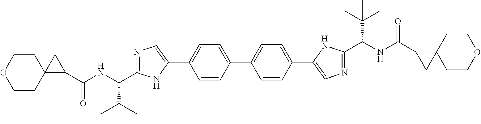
C1(C(NC(C(C)(C)C)C2=NC=C(C3=CC=C(C4=CC=C(C5=CN=C(C(NC(C6CC67CCOCC7)=O)C(C)(C)C)N5)C=C4)C=C3)N2)=O)CC12CCOCC2
